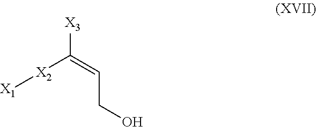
[X1][X2]C(=CCO)[X3]
